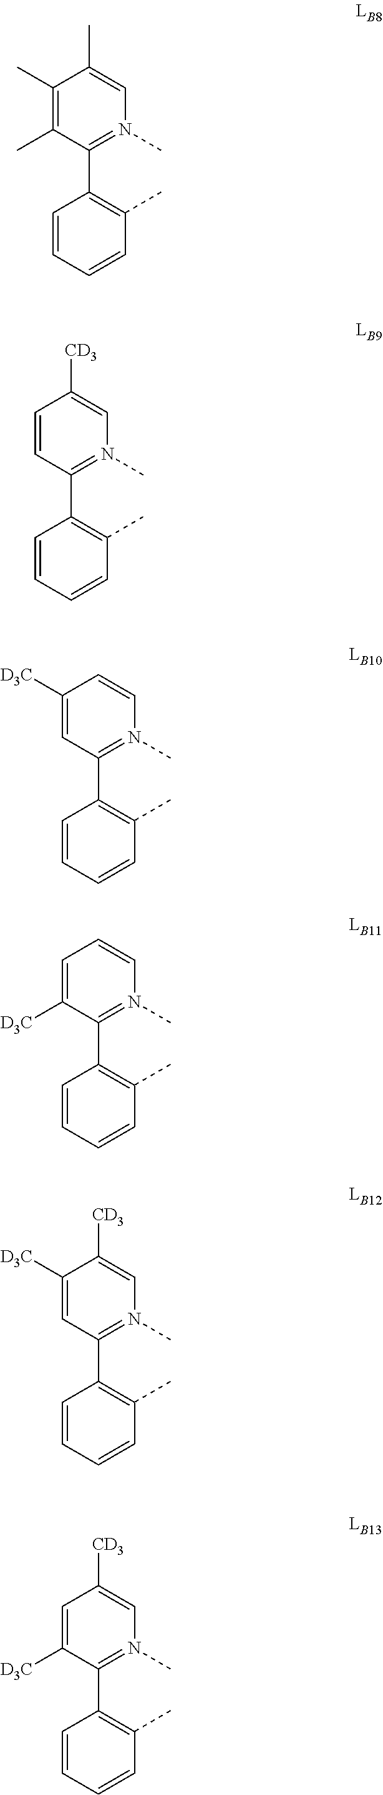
C1=C([D3C])C([CD3])=CN(C)=C1C1=C(C)C=CC=C1.C1([CD3])=CN(C)=C(C2=C(C)C=CC=C2)C([D3C])=C1.C1(C)=CN(C)=C(C2=C(C)C=CC=C2)C(C)=C1C.C1=C([D3C])C=CN(C)=C1C1=C(C)C=CC=C1.C1=CC([CD3])=CN(C)=C1C1=C(C)C=CC=C1.C1([D3C])=CC=CN(C)=C1C1=C(C)C=CC=C1
